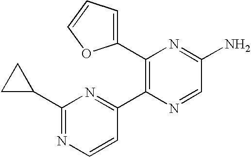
C1(C2=C(C3=NC(C4CC4)=NC=C3)N=CC(N)=N2)=CC=CO1
